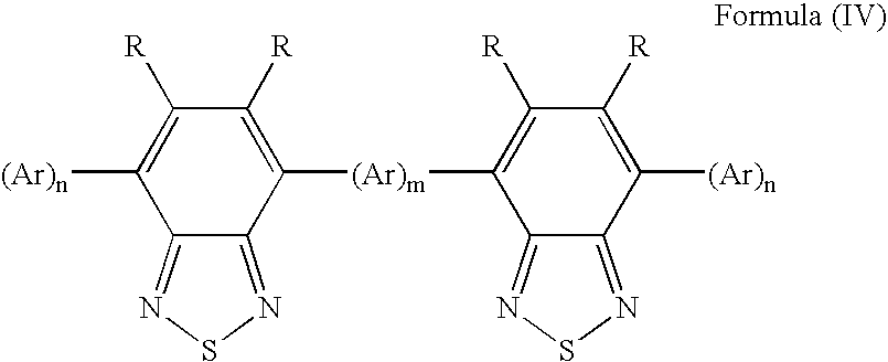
C1([(Ar)n])=C([R])C([R])=C([(Ar)m]C2=C([R])C([R])=C([(Ar)n])C3=NSN=C23)C2=NSN=C12
